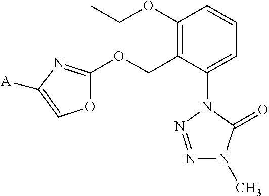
C1(OCC)=C(COC2=NC([A])=CO2)C(N2N=NN(C)C2=O)=CC=C1
